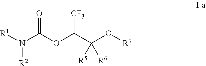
N(C(OC(C(O[R7])([R5])[R6])[CF3])=O)([R1])[R2]
